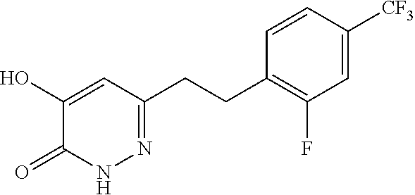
C(C1=C(F)C=C([CF3])C=C1)CC1=NNC(=O)C(O)=C1
